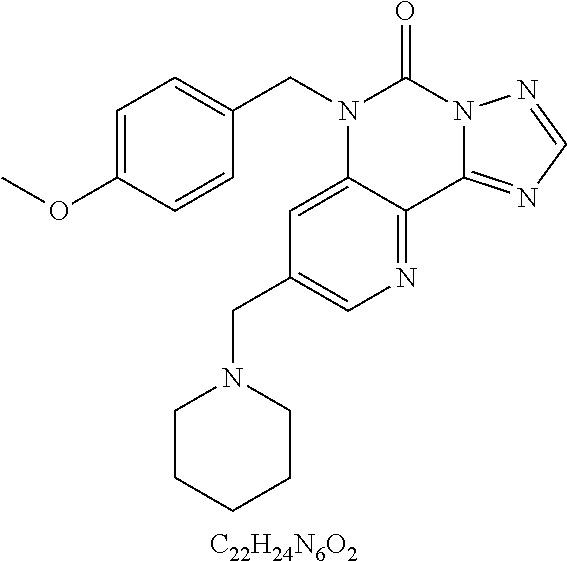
[C22H24N6O2].C1=C(OC)C=CC(CN2C3=CC(CN4CCCCC4)=CN=C3C3=NC=NN3C2=O)=C1
